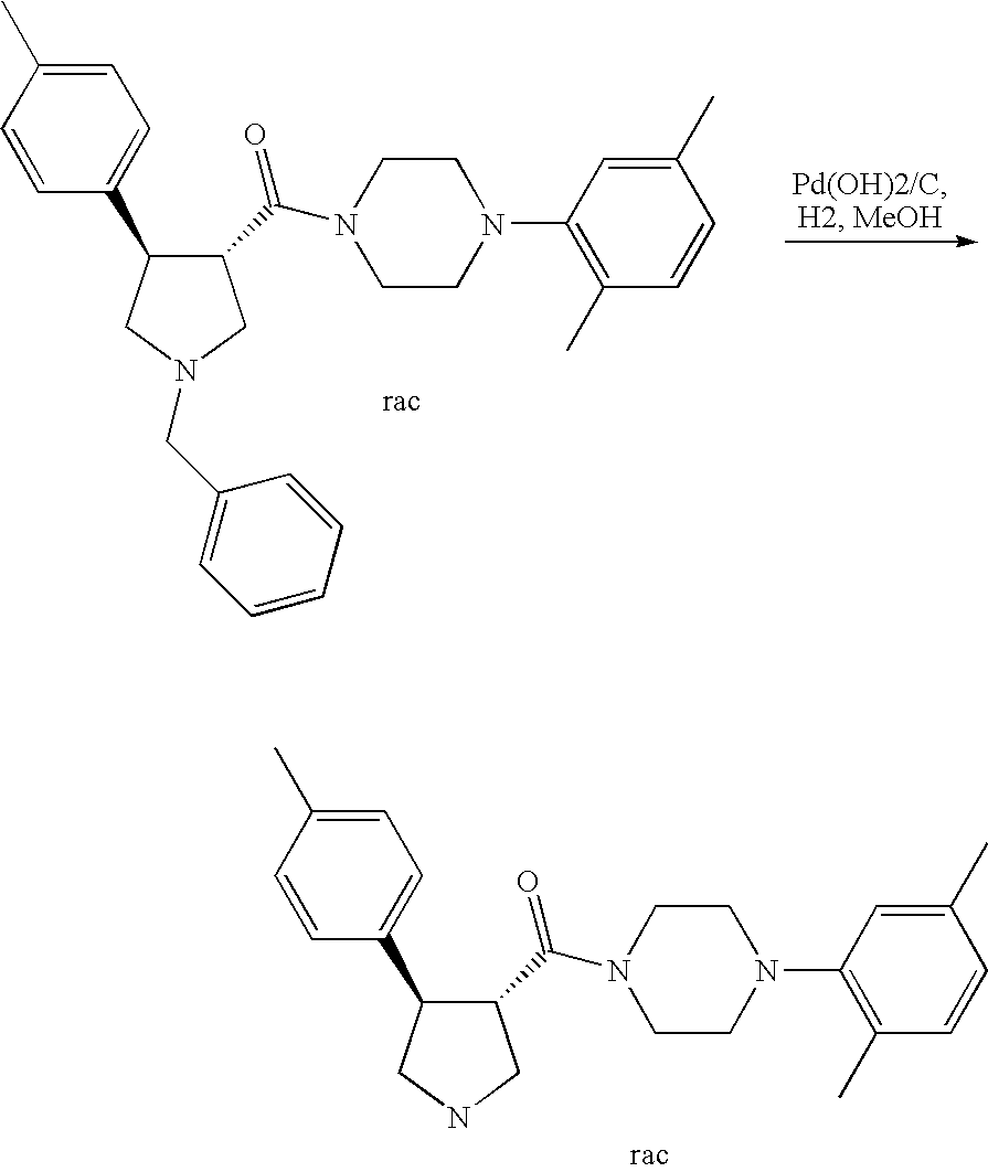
C1CN(C2=C(C)C=CC(C)=C2)CCN1C(C1CN(CC2=CC=CC=C2)CC1C1=CC=C(C)C=C1)=O.C1CN(C2=C(C)C=CC(C)=C2)CCN1C(C1CNCC1C1=CC=C(C)C=C1)=O
